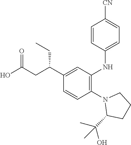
N1(C2=C(NC3=CC=C([CN])C=C3)C=C(C(CC(O)=O)CC)C=C2)C(C(O)(C)C)CCC1
